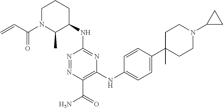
N1=NC(C(=O)N)=C(NC2=CC=C(C3(C)CCN(C4CC4)CC3)C=C2)N=C1NC1CCCN(C(C=C)=O)C1C
